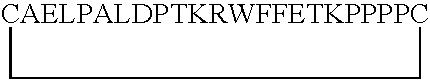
[CAELPALDPTKRWFFETKPPPPC]1CC1
